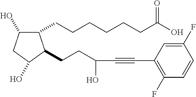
C(CCCC(O)=O)CCC1C(O)CC(O)C1CCC(C#CC1=C(F)C=CC(F)=C1)O
